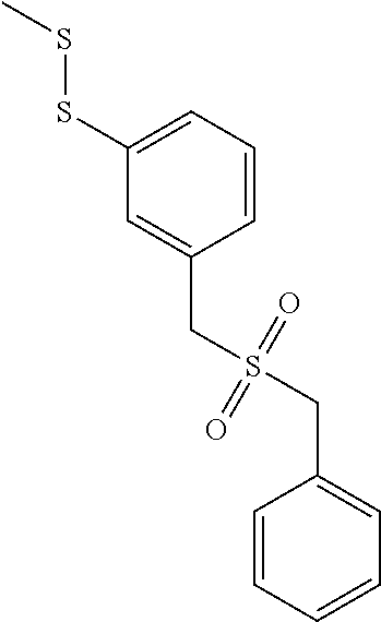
CSSC1=CC=CC(CS(CC2=CC=CC=C2)(=O)=O)=C1
